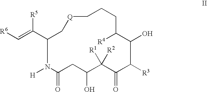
[R6]C=C(C1C[Q]CCCC([R4])C(O)C([R3])C(=O)C([R1])([R2])C(O)CC(=O)N1[H])[R5]
